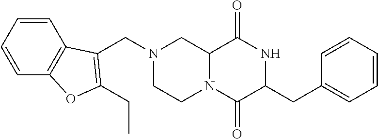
C12N(C(=O)C(CC3=CC=CC=C3)NC1=O)CCN(CC1=C(CC)OC3=C1C=CC=C3)C2
